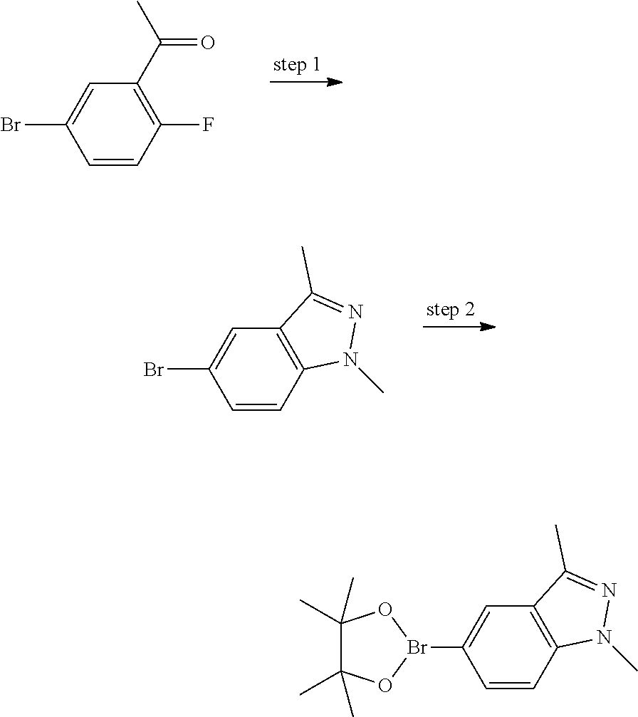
C1=CC(F)=C(C(C)=O)C=C1Br.C1=CC2=C(C=C1Br)C(C)=NN2C.C1=CC2=C(C=C1Br1OC(C)(C)C(C)(C)O1)C(C)=NN2C
